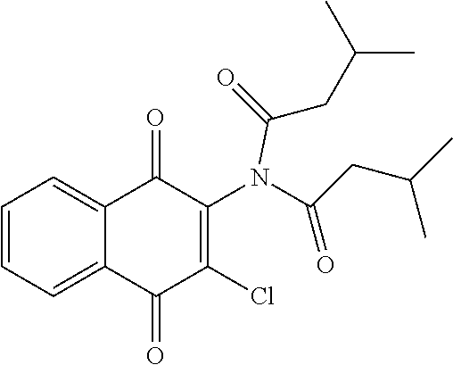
C1=CC=C2C(=C1)C(=O)C(N(C(=O)CC(C)C)C(CC(C)C)=O)=C(Cl)C2=O
